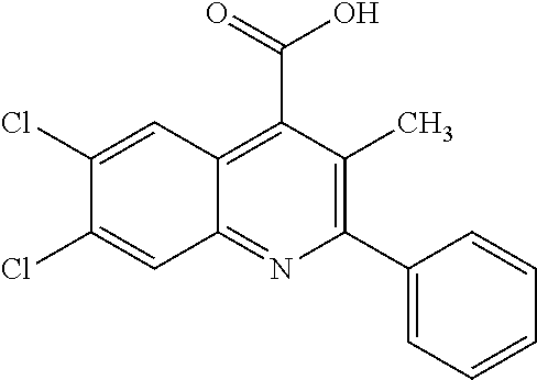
C12=NC(C3=CC=CC=C3)=C(C)C(C(=O)O)=C1C=C(Cl)C(Cl)=C2
